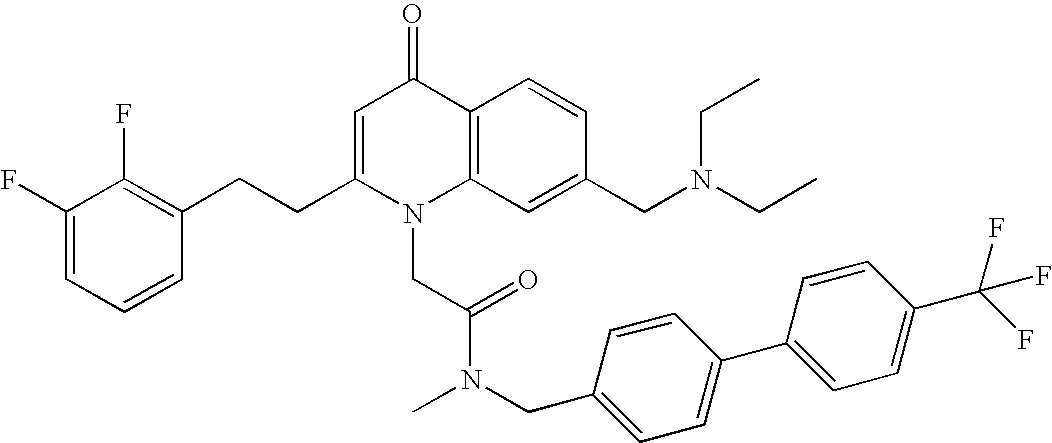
C1(F)=CC=CC(CCC2=CC(=O)C3=C(N2CC(N(CC2=CC=C(C4=CC=C(C(F)(F)F)C=C4)C=C2)C)=O)C=C(CN(CC)CC)C=C3)=C1F
